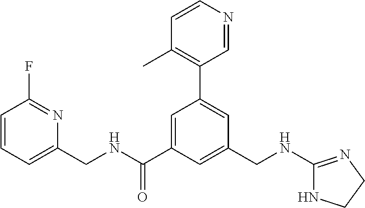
C1(CNC(C2=CC(C3=C(C)C=CN=C3)=CC(CNC3=NCCN3)=C2)=O)=CC=CC(F)=N1
